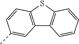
C12=C(SC3=C1C=CC=C3)C=CC(C)=C2
